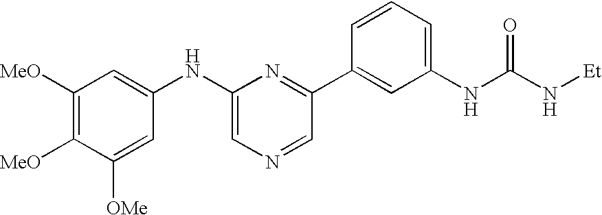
C1([MeO])=C([MeO])C([OMe])=CC(NC2=CN=CC(C3=CC(NC(N[Et])=O)=CC=C3)=N2)=C1
